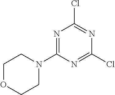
ClC1=NC(Cl)=NC(N2CCOCC2)=N1
